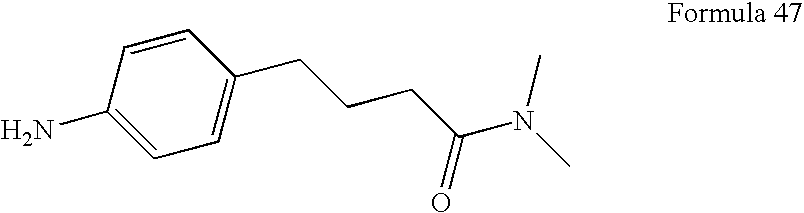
C1(N)=CC=C(CCCC(N(C)C)=O)C=C1
